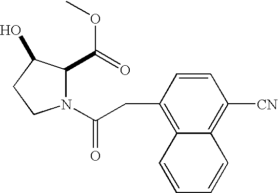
N1(C(CC2=C3C(=C([CN])C=C2)C=CC=C3)=O)C(C(OC)=O)C(O)CC1
